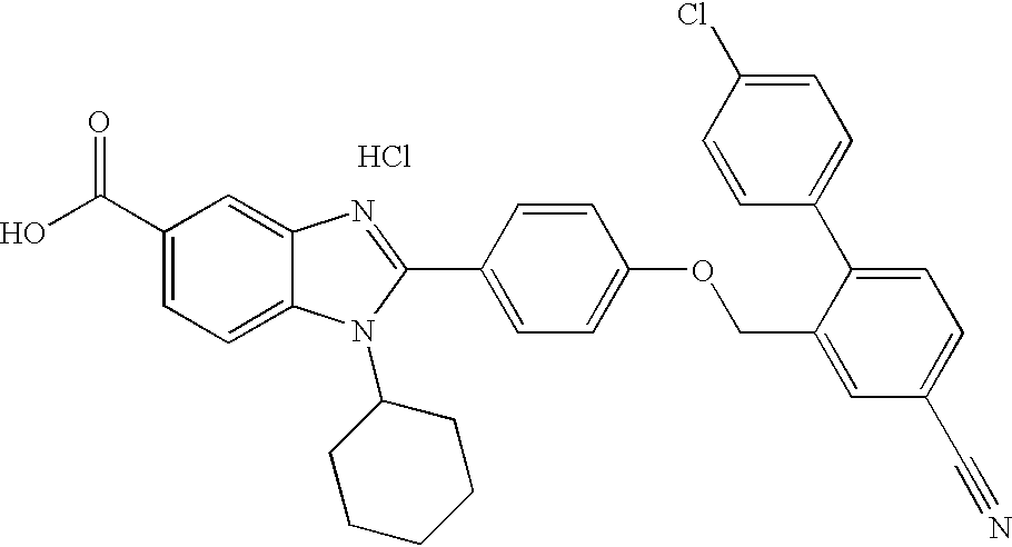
OC(C1=CC=C2C(=C1)N=C(C1=CC=C(OCC3=CC(C#N)=CC=C3C3=CC=C(Cl)C=C3)C=C1)N2C1CCCCC1)=O.Cl
